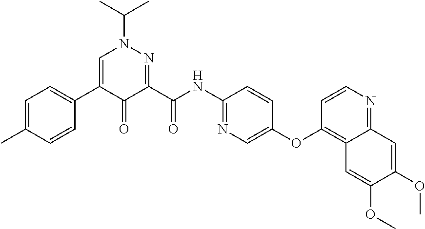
C1=C(C2=CC=C(C)C=C2)C(=O)C(C(NC2=NC=C(OC3=C4C(=NC=C3)C=C(OC)C(OC)=C4)C=C2)=O)=NN1C(C)C
